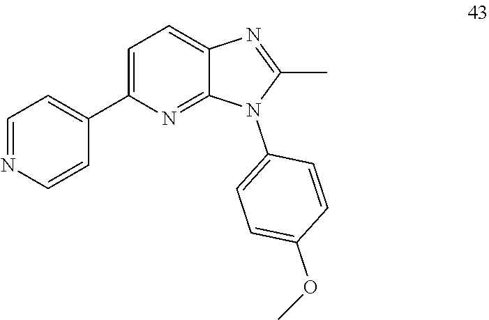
C1(C)=NC2=CC=C(C3=CC=NC=C3)N=C2N1C1=CC=C(OC)C=C1
